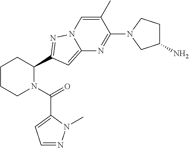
C1CCN(C(=O)C2=CC=NN2C)C(C2=NN3C(=C2)N=C(N2CC(N)CC2)C(C)=C3)C1
